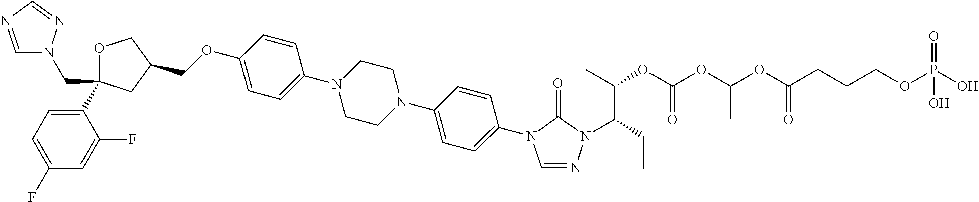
C1OC(C2=CC=C(F)C=C2F)(CN2C=NC=N2)CC1COC1=CC=C(N2CCN(C3=CC=C(N4C=NN(C(CC)C(C)OC(OC(OC(CCCOP(O)(=O)O)=O)C)=O)C4=O)C=C3)CC2)C=C1
